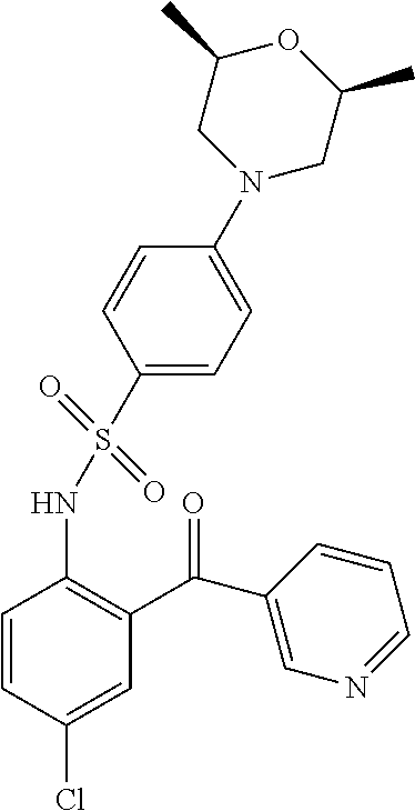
C1=CC(Cl)=CC(C(C2=CN=CC=C2)=O)=C1NS(C1=CC=C(N2CC(C)OC(C)C2)C=C1)(=O)=O
